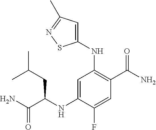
C1(NC(C(N)=O)CC(C)C)=CC(NC2=CC(C)=NS2)=C(C(N)=O)C=C1F
